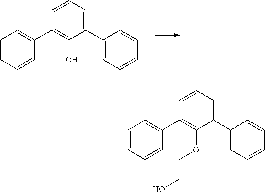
C1=CC=CC(C2=C(O)C(C3=CC=CC=C3)=CC=C2)=C1.C1=CC=CC(C2=C(OCCO)C(C3=CC=CC=C3)=CC=C2)=C1
